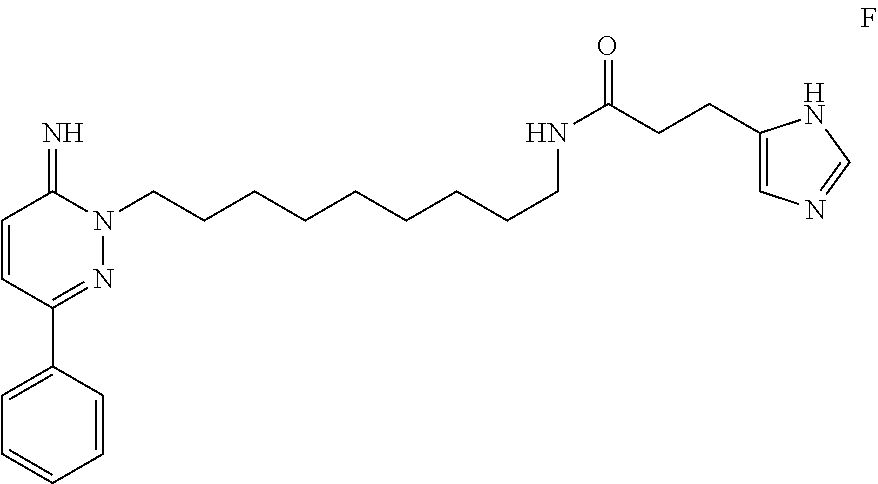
C1=CC(C2=NN(CCCCCCCCCNC(=O)CCC3=CN=CN3)C(=N)C=C2)=CC=C1
